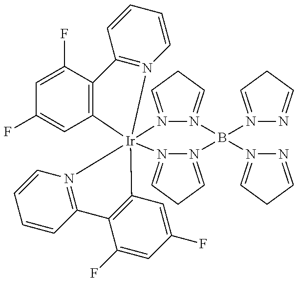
C1=C(F)C2=C(C=C1F)[Ir]13(N4=C2C=CC=C4)(N2=CCC=N2B(N2=CCC=N2)(N2=CCC=N2)N2=CCC=N12)N1=C(C=CC=C1)C1=C3C=C(F)C=C1F
